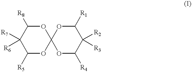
C1([R5])OC2(OC([R8])C1([R6])[R7])OC([R4])C([R2])([R3])C([R1])O2
